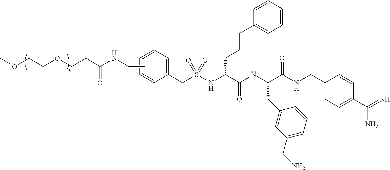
N(C(CCOCCOC)=O)CC.C1=CC(CS(NC(C(NC(C(NCC2=CC=C(C(=N)N)C=C2)=O)CC2=CC(CN)=CC=C2)=O)CCCC2=CC=CC=C2)(=O)=O)=CC=C1
